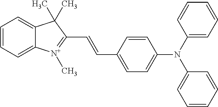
C1=CC=C2C(=C1)C(C)(C)C(C=CC1=CC=C(N(C3=CC=CC=C3)C3=CC=CC=C3)C=C1)=[N+]2C
